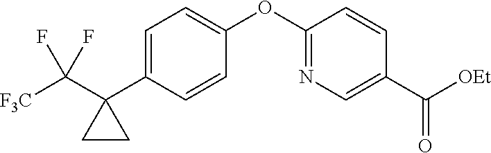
C1=C(C2(C([F3C])(F)F)CC2)C=CC(OC2=NC=C(C([OEt])=O)C=C2)=C1
